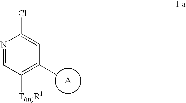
N1=CC([T(m)R1])=C(C)C=C1Cl
